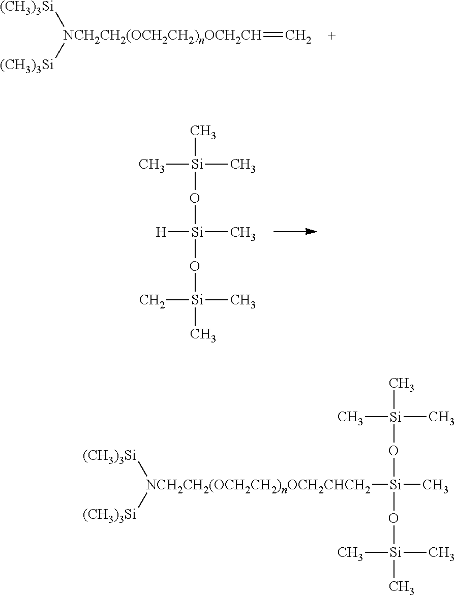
[NCH2CH2(OCH2CH2)nOCH2CH](=C)([(CH3)3Si])[(CH3)3Si].C[Si](C)(C)O[Si]([H])(C)O[Si](C)(C)C.[NCH2CH2(OCH2CH2)nOCH2CHCH2]([(CH3)3Si])([(CH3)3Si])[Si](C)(O[Si](C)(C)C)O[Si](C)(C)C
